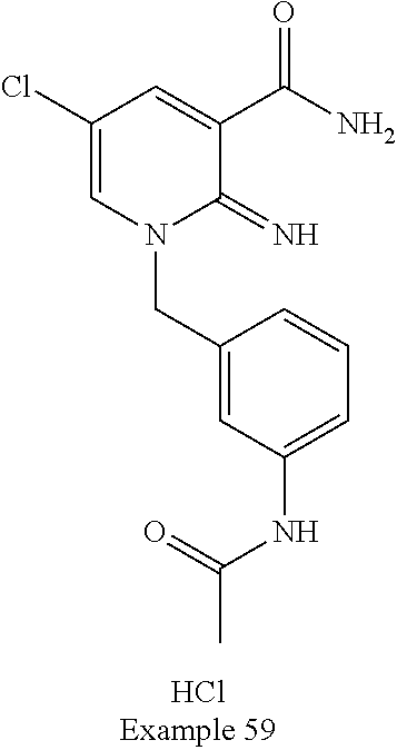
C(N1C(=N)C(C(N)=O)=CC(Cl)=C1)C1=CC(NC(C)=O)=CC=C1
